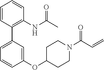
C1(OC2CCN(C(C=C)=O)CC2)=CC(C2=C(NC(C)=O)C=CC=C2)=CC=C1
